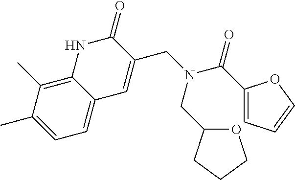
C1=C2C(=C(C)C(C)=C1)NC(=O)C(CN(C(C1=CC=CO1)=O)CC1OCCC1)=C2
